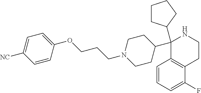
C1(C2(C3CCCC3)C3=C(C(F)=CC=C3)CCN2)CCN(CCCOC2=CC=C([NC])C=C2)CC1
